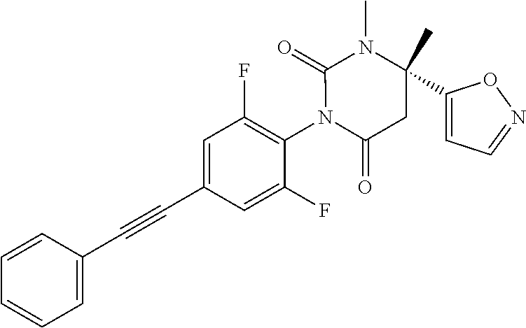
C1=CC(C#CC2=CC(F)=C(N3C(=O)CC(C4=CC=NO4)(C)N(C)C3=O)C(F)=C2)=CC=C1
